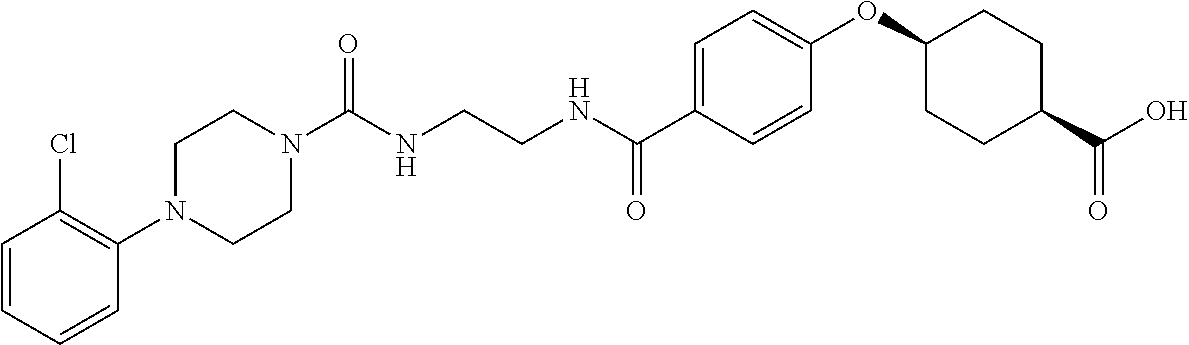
C(NCCNC(C1=CC=C(OC2CCC(C(O)=O)CC2)C=C1)=O)(=O)N1CCN(C2=C(Cl)C=CC=C2)CC1
